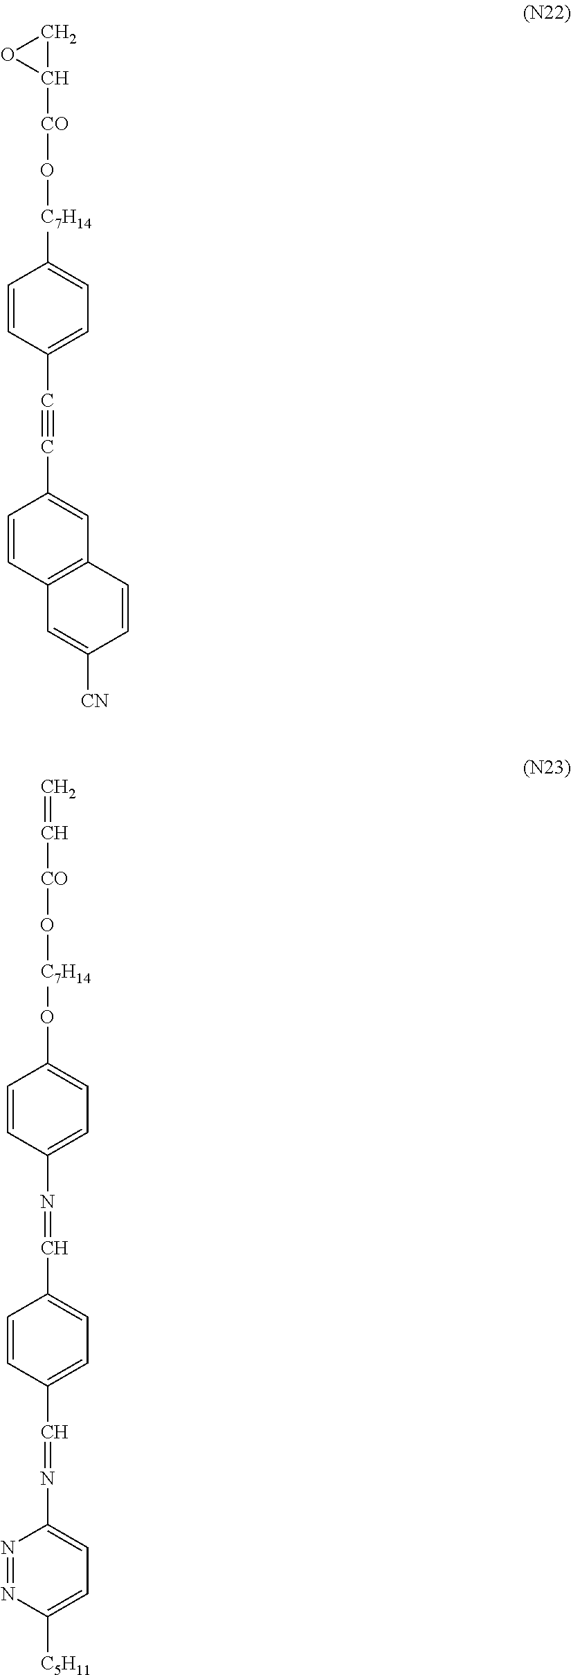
C1C([CO]O[C7H14]C2=CC=C(C#CC3=CC4=C(C=C3)C=C([CN])C=C4)C=C2)O1.C=C[CO]O[C7H14]OC1=CC=C(N=CC2=CC=C(C=NC3=CC=C([C5H11])N=N3)C=C2)C=C1
